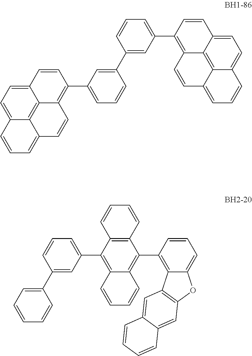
C12=CC=C3C4=C1C(=C(C1=CC=CC(C5=CC(C6=C7C8=C9C(=CC=C8C=C6)C=CC=C9C=C7)=CC=C5)=C1)C=C2)C=CC4=CC=C3.C12=C(C3=C4C(=C(C5=CC=CC(C6=CC=CC=C6)=C5)C5=C3C=CC=C5)C=CC=C4)C=CC=C1OC1=C2C=C2C(=C1)C=CC=C2
